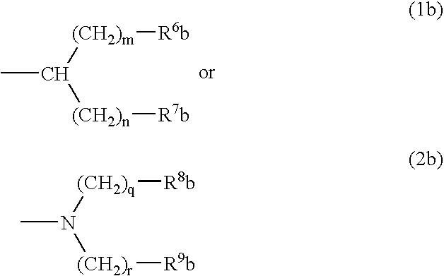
[(CH2)m]([R6b])C([(CH2)n][R7b])C.[(CH2)q]([R8b])N([(CH2)r][R9b])C
